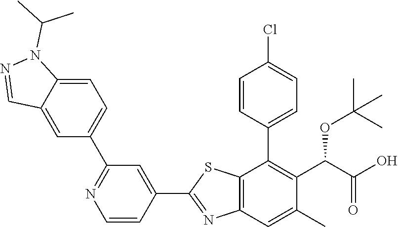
C1(C2=CC(C3=CC=C4C(=C3)C=NN4C(C)C)=NC=C2)=NC2=C(S1)C(C1=CC=C(Cl)C=C1)=C(C(OC(C)(C)C)C(=O)O)C(C)=C2
